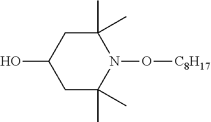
C1C(C)(C)N(O[C8H17])C(C)(C)CC1O
